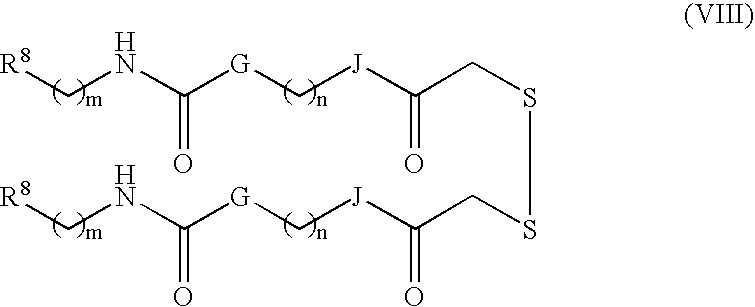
[R8]CNC([G]C[J]C(CSSCC([J]C[G]C(NC[R8])=O)=O)=O)=O
